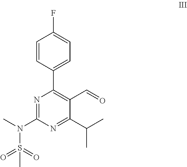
FC1=CC=C(C2=C(C=O)C(C(C)C)=NC(N(C)S(=O)(=O)C)=N2)C=C1
